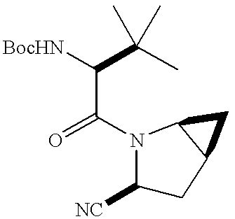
C1([NC])CC2C(N1C(=O)C([BocHN])C(C)(C)C)C2
